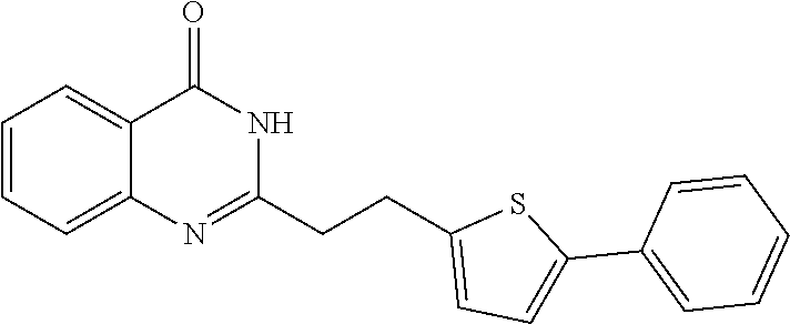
C1(CCC2=NC3=CC=CC=C3C(=O)N2)=CC=C(C2=CC=CC=C2)S1
